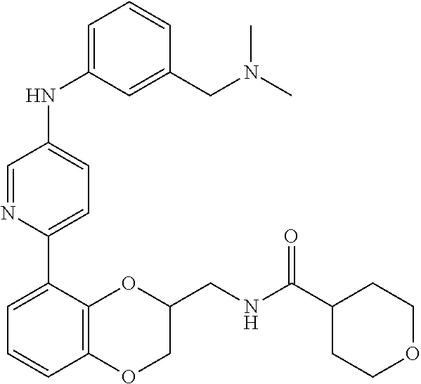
CN(CC1=CC(NC2=CC=C(C3=CC=CC4=C3OC(CNC(C3CCOCC3)=O)CO4)N=C2)=CC=C1)C
